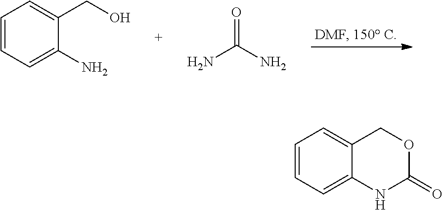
C1=CC=C(N)C(CO)=C1.O=C(N)N.C1=CC=C2C(=C1)COC(=O)N2
